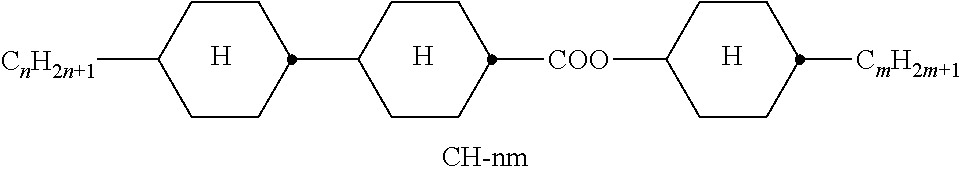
[H].[H].[COO](C1CCC(C2CCC([CnH2n+1])CC2)CC1)C1CCC([CmH2m+1])CC1.[H]
